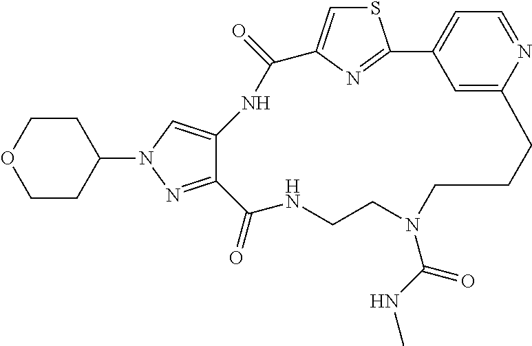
S1C=C2N=C1C1=CC=NC(=C1)CCCN(C(NC)=O)CCNC(=O)C1=NN(C3CCOCC3)C=C1NC2=O
